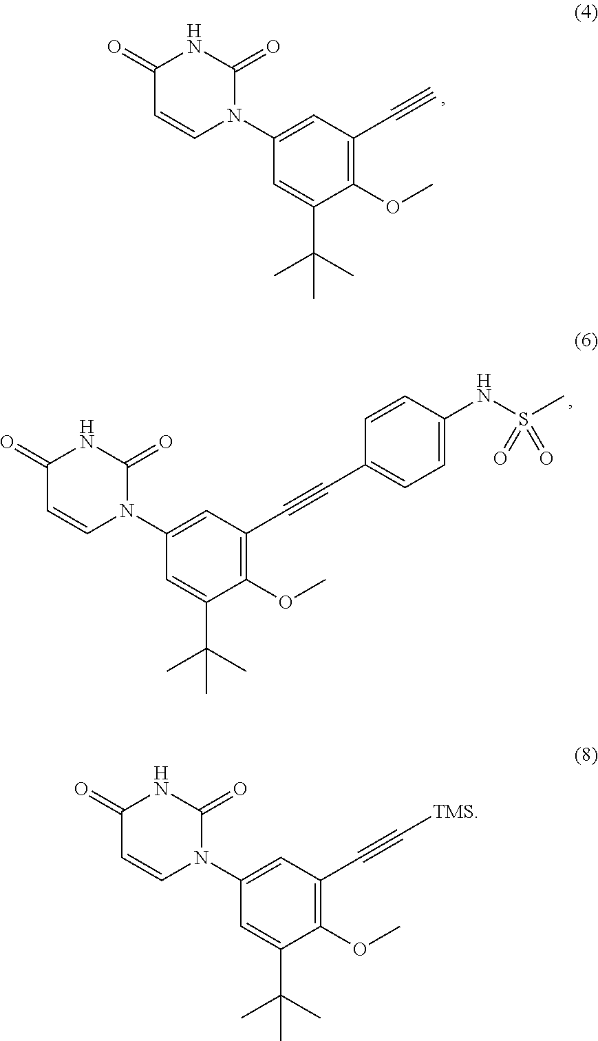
C1(OC)=C(C#C[TMS])C=C(N2C(=O)NC(=O)C=C2)C=C1C(C)(C)C.C1(OC)=C(C#C)C=C(N2C(=O)NC(=O)C=C2)C=C1C(C)(C)C.C1(OC)=C(C#CC2=CC=C(NS(C)(=O)=O)C=C2)C=C(N2C(=O)NC(=O)C=C2)C=C1C(C)(C)C
